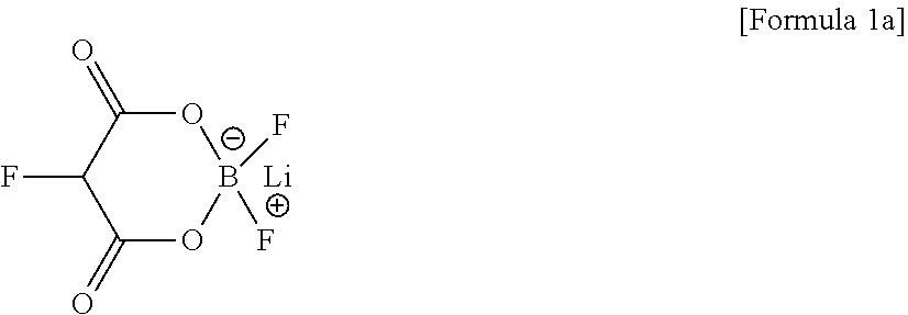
O1C(=O)C(F)C(=O)OB1(F)F.[Li]
